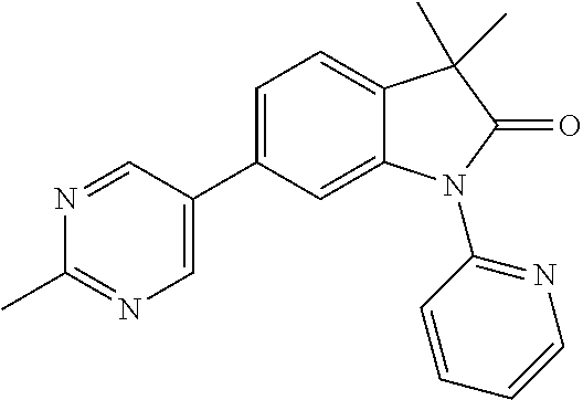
C1(C2=CC=C3C(=C2)N(C2=NC=CC=C2)C(=O)C3(C)C)=CN=C(C)N=C1
